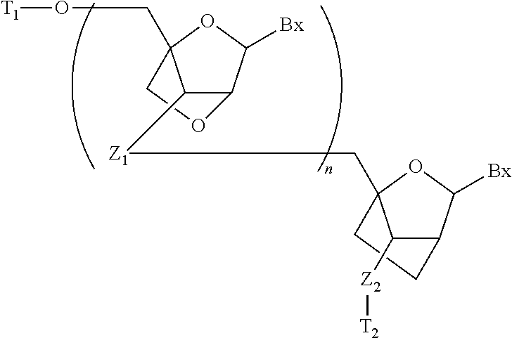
C1([Z1]CC23C([Z2][T2])C(C([Bx])O2)CC3)C2C([Bx])OC1(CO[T1])CO2
